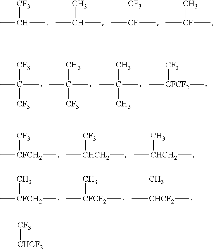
C(C)([CF3])C.C(C)(C)C.[CF](C)([CF3])C.[CF](C)(C)C.C(C)([CF3])(C)[CF3].C(C)(C)(C)[CF3].C(C)(C)(C)C.[CFCF2](C)([CF3])C.[CFCH2](C)([CF3])C.[CHCH2](C)([CF3])C.[CHCH2](C)(C)C.[CFCH2](C)(C)C.[CFCF2](C)(C)C.[CHCF2](C)(C)C.[CHCF2](C)([CF3])C
